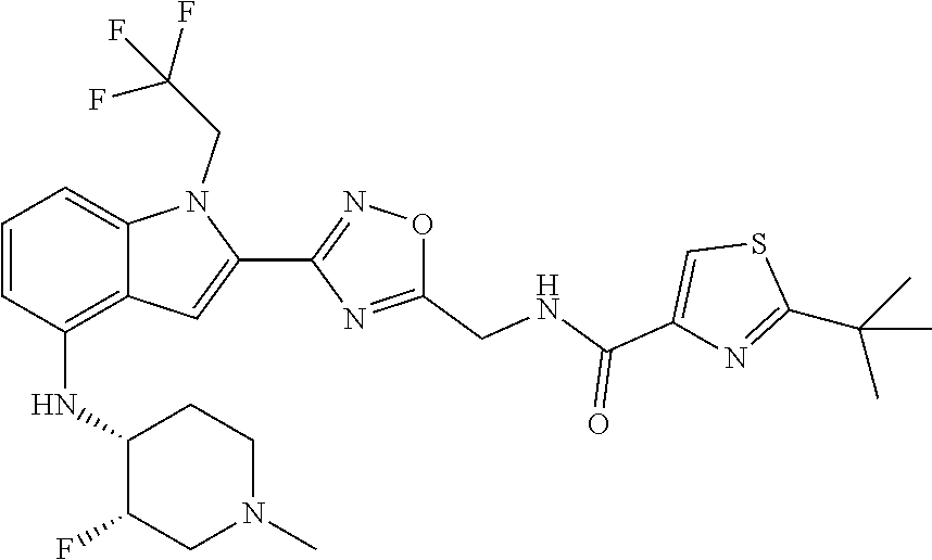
S1C(C(C)(C)C)=NC(C(=O)NCC2=NC(C3=CC4=C(NC5C(F)CN(C)CC5)C=CC=C4N3CC(F)(F)F)=NO2)=C1
